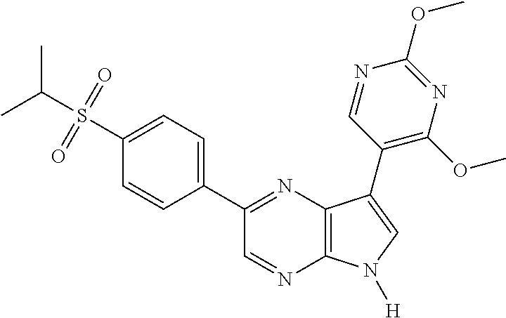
CC(S(=O)(=O)C1=CC=C(C2=NC3=C(N=C2)N([H])C=C3C2=C(OC)N=C(OC)N=C2)C=C1)C
